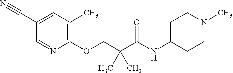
C1(C#N)=CC(C)=C(OCC(C(NC2CCN(C)CC2)=O)(C)C)N=C1
